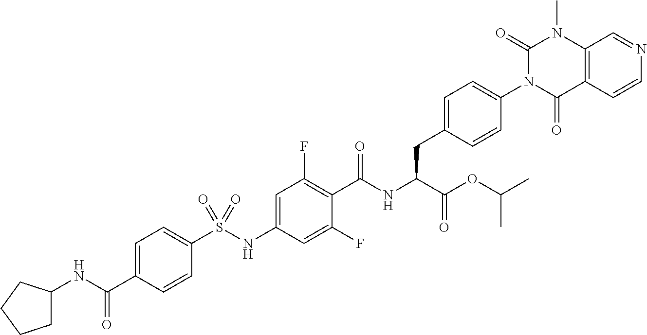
C12=C(C(=O)N(C3=CC=C(CC(C(=O)OC(C)C)NC(=O)C4=C(F)C=C(NS(C5=CC=C(C(=O)NC6CCCC6)C=C5)(=O)=O)C=C4F)C=C3)C(=O)N1C)C=CN=C2
